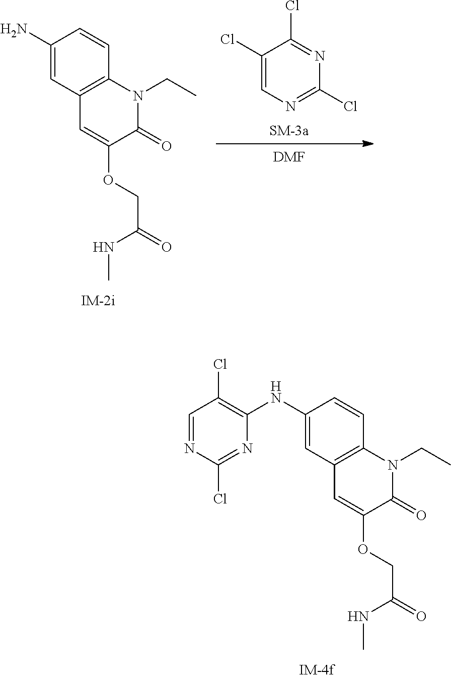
C1(NC2=C(Cl)C=NC(Cl)=N2)=CC2=C(C=C1)N(CC)C(=O)C(OCC(=O)NC)=C2.C1(Cl)=CN=C(Cl)N=C1Cl.C1(N)=CC2=C(C=C1)N(CC)C(=O)C(OCC(=O)NC)=C2.[DMF]
